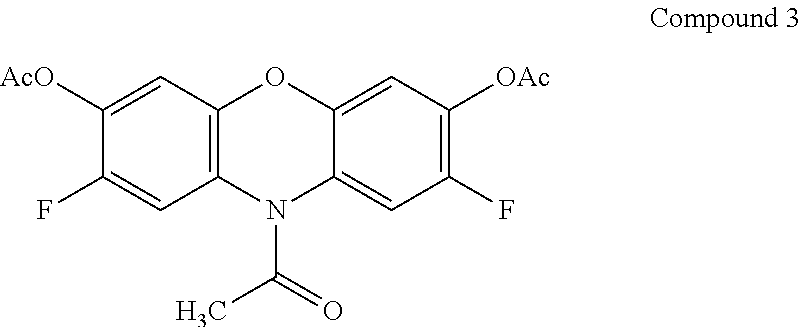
C1([AcO])=CC2=C(C=C1F)N(C(=O)C)C1=CC(F)=C([OAc])C=C1O2
